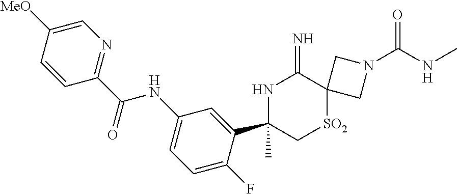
C1=C([MeO])C=CC(C(=O)NC2=CC=C(F)C(C3(C)NC(=N)C4([SO2]C3)CN(C(NC)=O)C4)=C2)=N1
